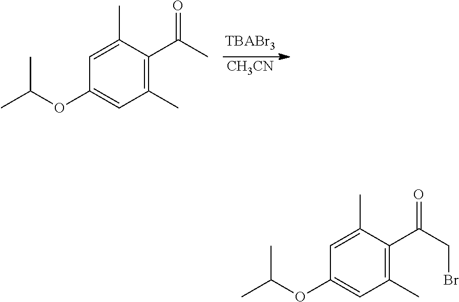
[CH3CN].C1(C)=C(C(C)=O)C(C)=CC(OC(C)C)=C1.C1(C)=C(C(CBr)=O)C(C)=CC(OC(C)C)=C1
